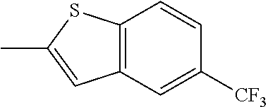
C12=C(C=C([CF3])C=C1)C=C(C)S2
